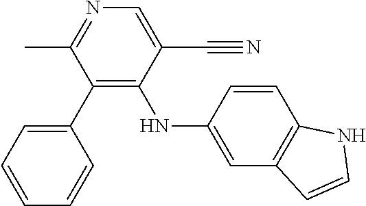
C1(C2=CC=CC=C2)=C(NC2=CC3=C(C=C2)NC=C3)C(C#N)=CN=C1C
